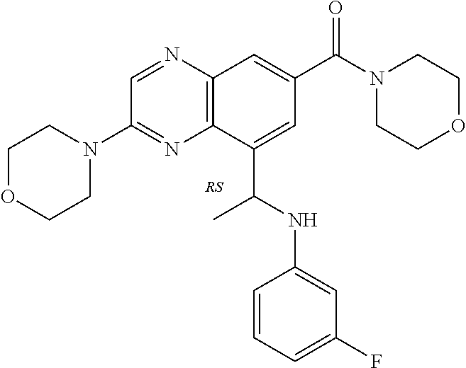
C1(N2CCOCC2)=NC2=C(N=C1)C=C(C(N1CCOCC1)=O)C=C2C(NC1=CC(F)=CC=C1)C
